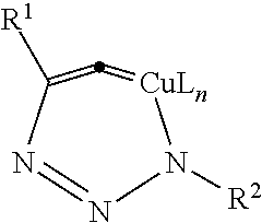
[CuLn]1=C=C([R1])N=NN1[R2]
